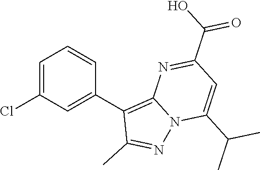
C1=C(Cl)C=C(C2=C3N(N=C2C)C(C(C)C)=CC(C(O)=O)=N3)C=C1
